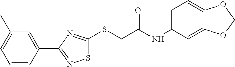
C1(C2=NSC(SCC(NC3=CC=C4C(=C3)OCO4)=O)=N2)=CC(C)=CC=C1
